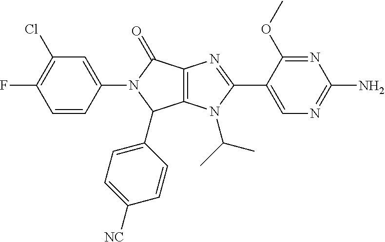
C12=C(N(C(C)C)C(C3=CN=C(N)N=C3OC)=N1)C(C1=CC=C([NC])C=C1)N(C1=CC(Cl)=C(F)C=C1)C2=O
